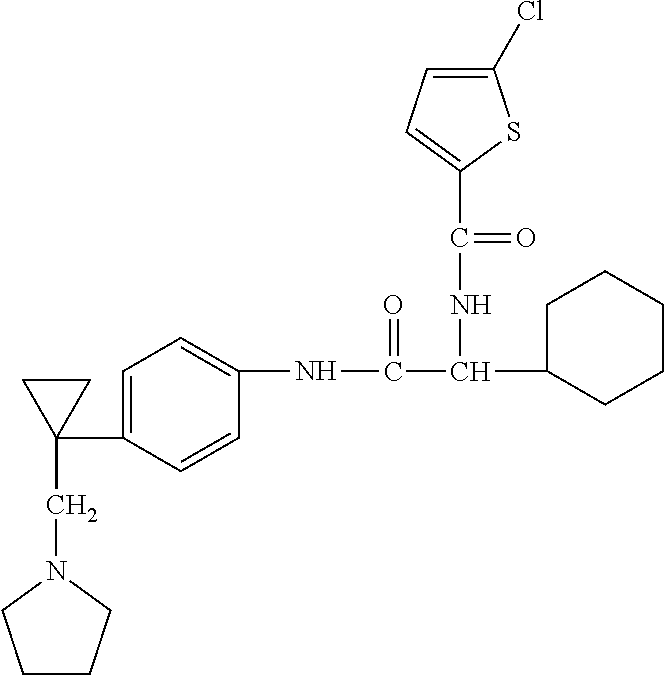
C1=C(C2(CN3CCCC3)CC2)C=CC(NC(=O)C(NC(=O)C2=CC=C(Cl)S2)C2CCCCC2)=C1
